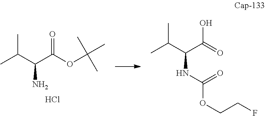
OC(=O)C(C(C)C)NC(OCCF)=O.O=C(OC(C)(C)C)C(C(C)C)N.Cl
